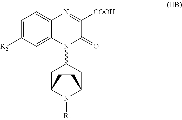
C1=C([R2])C=C2C(=C1)N=C([COOH])C(=O)N2C1CC2N([R1])C(C1)CC2
